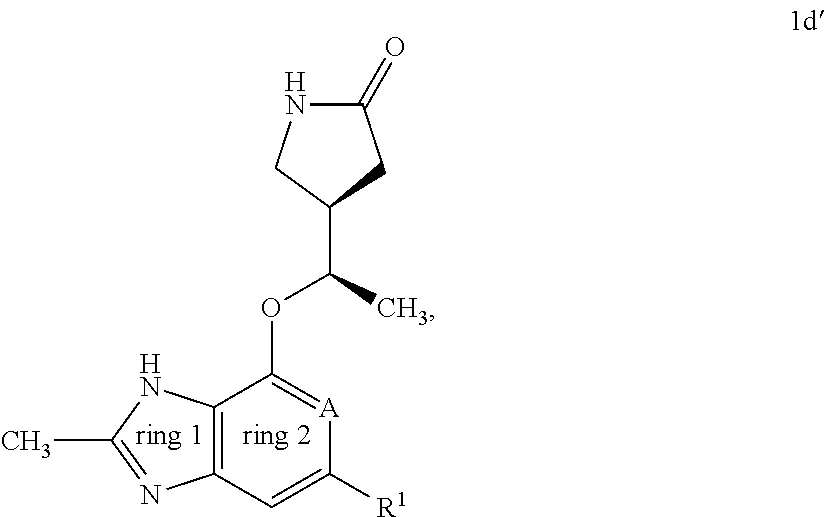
C12=C(NC(C)=N1)C(OC(C)C1CNC(=O)C1)=[A]C([R1])=C2
